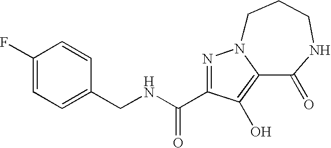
N(CC1=CC=C(F)C=C1)C(C1=NN2C(=C1O)C(=O)NCCC2)=O
